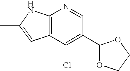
C12=C(C(Cl)=C(C3OCCO3)C=N1)C=C(C)N2
